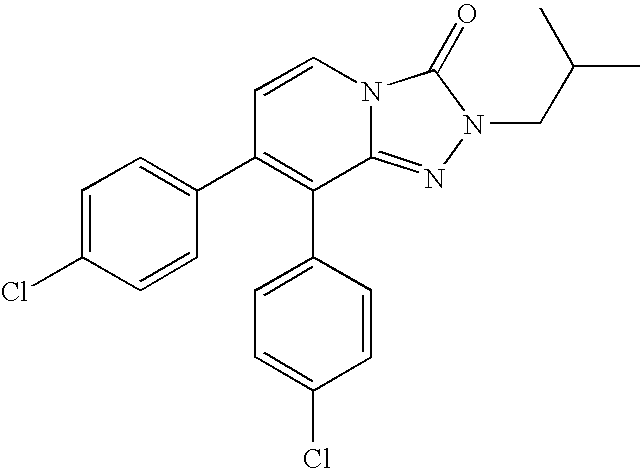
C1=CN2C(=NN(CC(C)C)C2=O)C(C2=CC=C(Cl)C=C2)=C1C1=CC=C(Cl)C=C1
